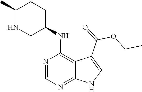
C1(C)NCC(NC2=C3C(=NC=N2)NC=C3C(=O)OCC)CC1
